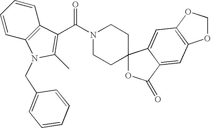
N1(C(C2=C(C)N(CC3=CC=CC=C3)C3=C2C=CC=C3)=O)CCC2(CC1)OC(=O)C1=CC3=C(C=C21)OCO3
